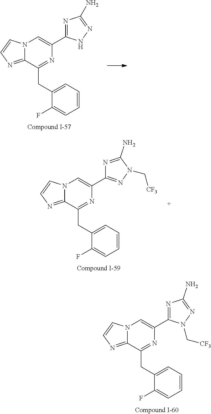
N12C(=NC=C1)C(CC1=CC=CC=C1F)=NC(C1=NC(N)=NN1)=C2.N12C(=NC=C1)C(CC1=CC=CC=C1F)=NC(C1=NC(N)=NN1C[CF3])=C2.N12C(=NC=C1)C(CC1=CC=CC=C1F)=NC(C1=NN(C[CF3])C(N)=N1)=C2
